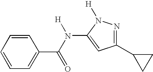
C1(C(N([H])C2=CC(C3CC3)=NN2[H])=O)=CC=CC=C1
